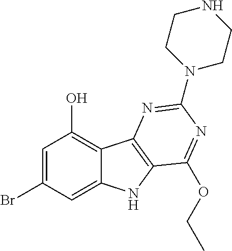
C1=C(Br)C=C2C(=C1O)C1=C(N2)C(OCC)=NC(N2CCNCC2)=N1
